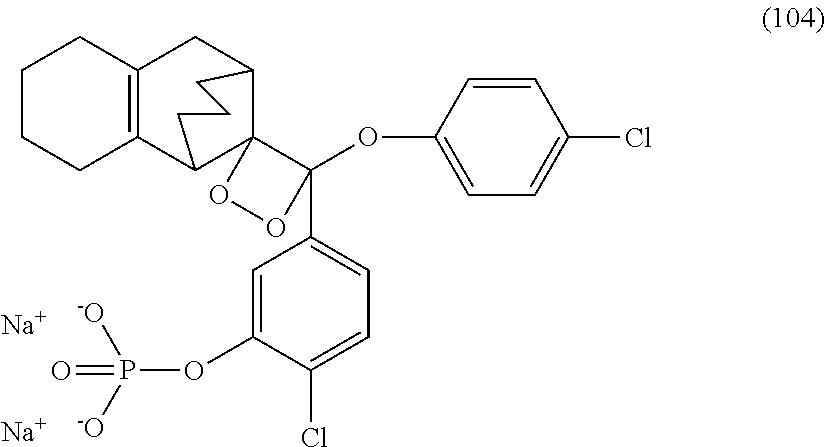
C12=C(CC3C4(C1CCC3)C(OC1=CC=C(Cl)C=C1)(C1=CC=C(Cl)C(OP([-O])([-O])=O)=C1)OO4)CCCC2.[Na].[Na]
